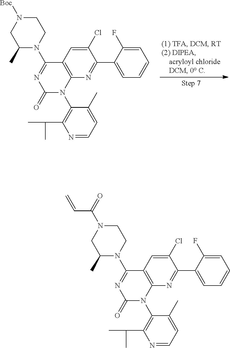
C12=C(N=C(C3=CC=CC=C3F)C(Cl)=C1)N(C1=C(C(C)C)N=CC=C1C)C(=O)N=C2N1CCN([Boc])CC1C.C12=C(N=C(C3=CC=CC=C3F)C(Cl)=C1)N(C1=C(C(C)C)N=CC=C1C)C(=O)N=C2N1CCN(C(=O)C=C)CC1C
